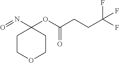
C1COCCC1(N=O)OC(CCC(F)(F)F)=O
